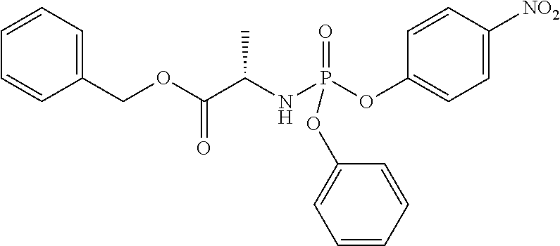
C1=CC=C(COC(=O)C(C)NP(=O)(OC2=CC=C([NO2])C=C2)OC2=CC=CC=C2)C=C1
